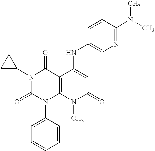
N1(C2CC2)C(=O)N(C2=CC=CC=C2)C2=C(C1=O)C(NC1=CN=C(N(C)C)C=C1)=CC(=O)N2C
